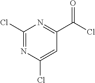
C1(Cl)=NC(Cl)=CC(C(Cl)=O)=N1
